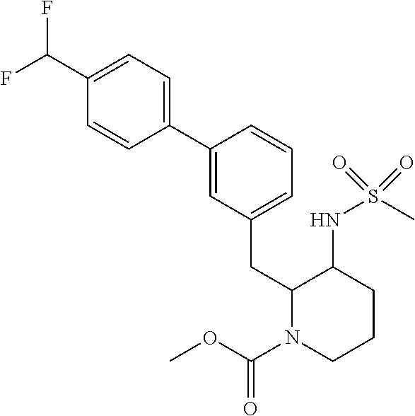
FC(F)C1=CC=C(C2=CC(CC3C(NS(C)(=O)=O)CCCN3C(OC)=O)=CC=C2)C=C1
